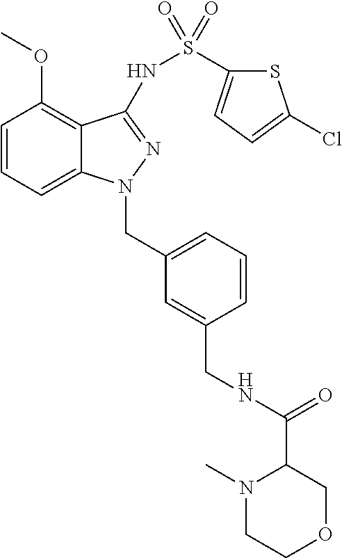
C1=CC=C2C(=C1OC)C(NS(C1=CC=C(Cl)S1)(=O)=O)=NN2CC1=CC=CC(CNC(C2COCCN2C)=O)=C1
